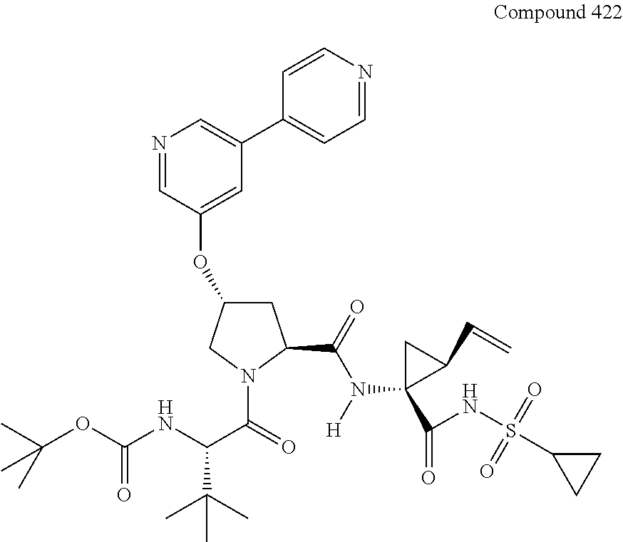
C1C(OC2=CC(C3=CC=NC=C3)=CN=C2)CN(C(=O)C(NC(OC(C)(C)C)=O)C(C)(C)C)C1C(=O)N([H])C1(C(NS(C2CC2)(=O)=O)=O)C(C=C)C1
